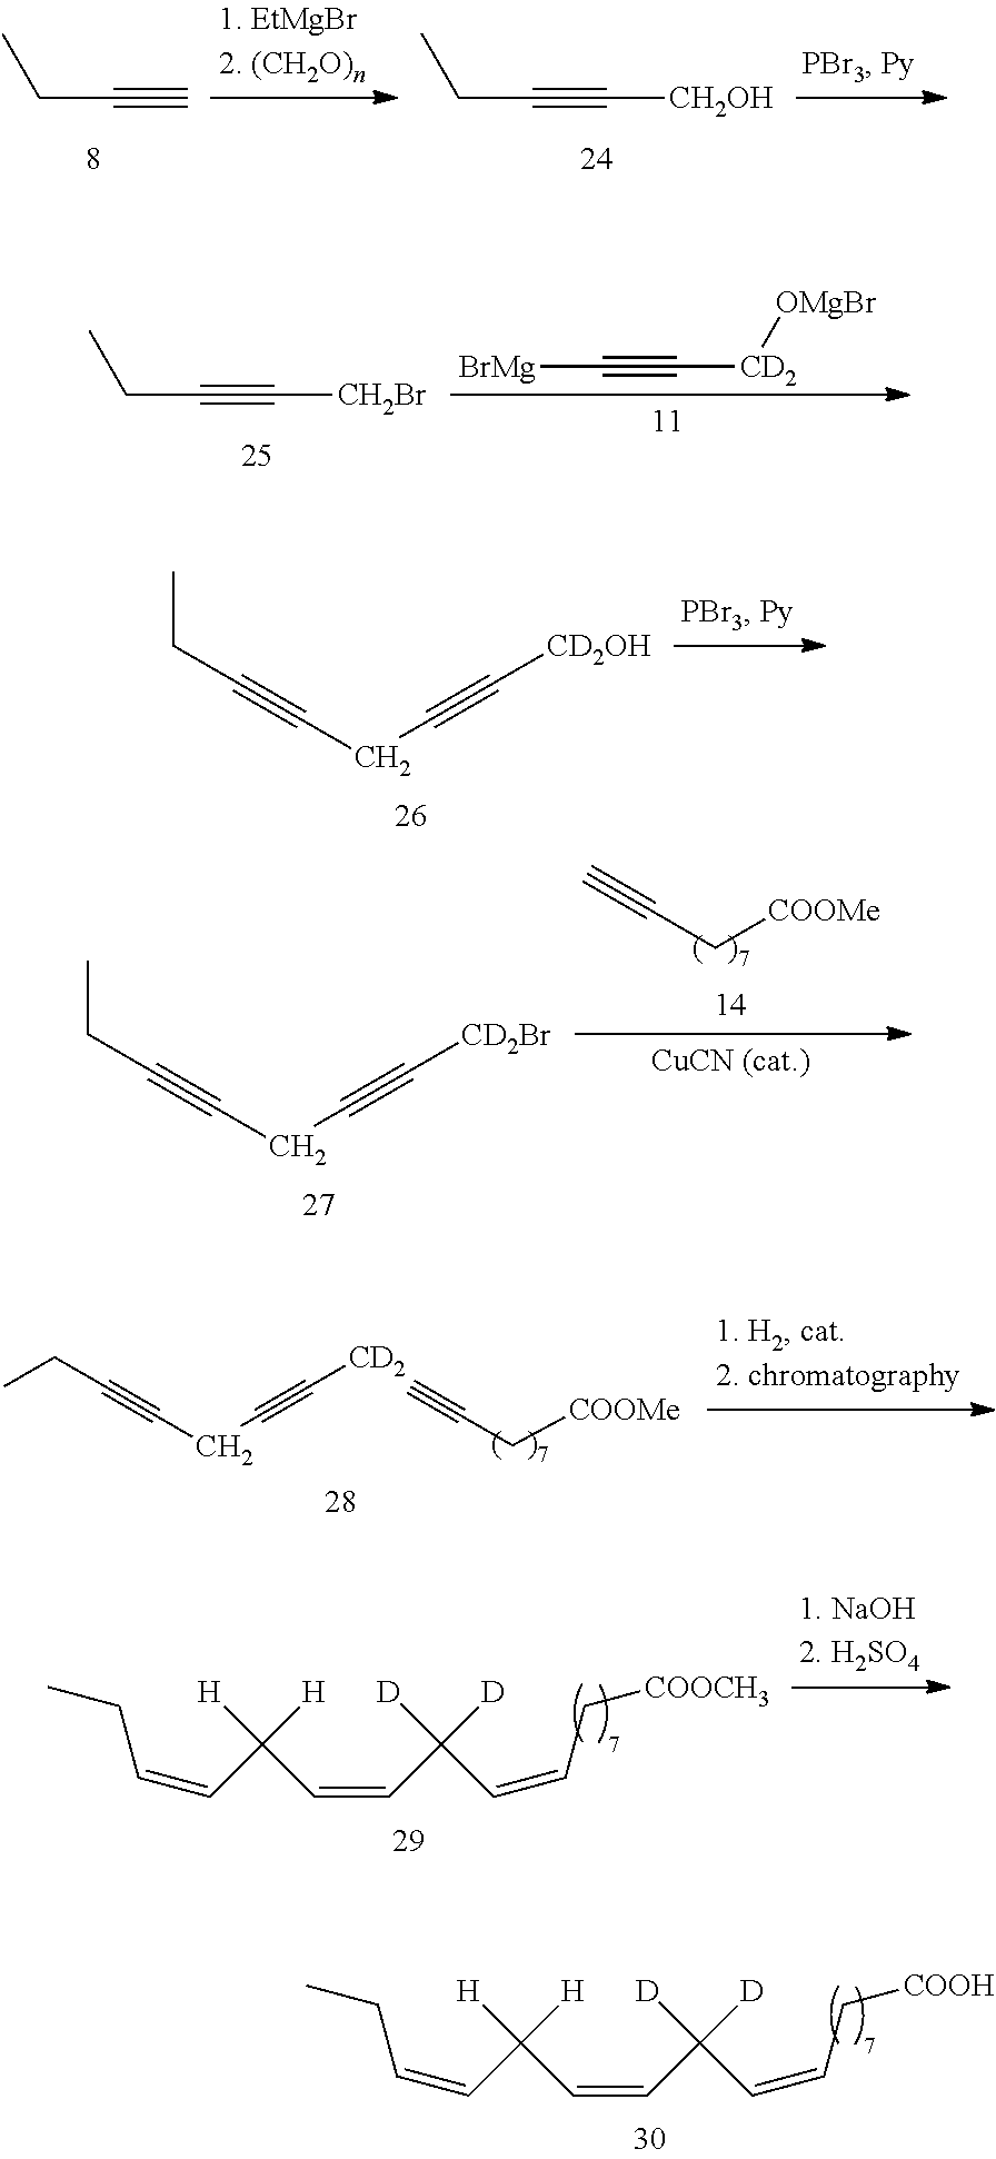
CCC#C[CH2Br].[BrMg]C#C[CD2][OMgBr].CCC#CCC#C[CD2OH].C#CC[COOMe].CCC#CCC#C[CD2Br].CCC#CCC#C[CD2].C#CC[COOMe].CCC=CC([H])([H])C=CC([D])([D])C=CC[COOCH3].CCC=CC([H])([H])C=CC([D])([D])C=CC[COOH].CCC#C.CCC#C[CH2OH]
